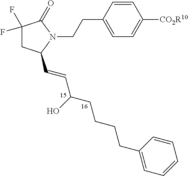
C1=CC(CCN2C(=O)C(F)(F)CC2C=CC(CCCCC2=CC=CC=C2)O)=CC=C1[CO2R10]
